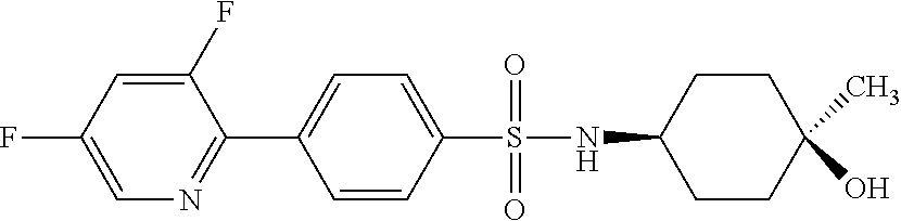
C1(F)=CC(F)=CN=C1C1=CC=C(S(NC2CCC(C)(O)CC2)(=O)=O)C=C1
